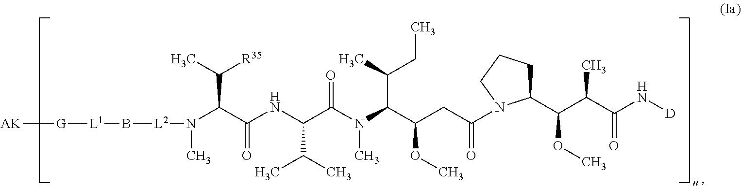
[AK][G][L1]B[L2]N(C(C(NC(C(N(C(C(CC(=O)N1C(C(C(C(N[D])=O)C)OC)CCC1)OC)C(C)CC)C)=O)C(C)C)=O)C(C)[R35])C
